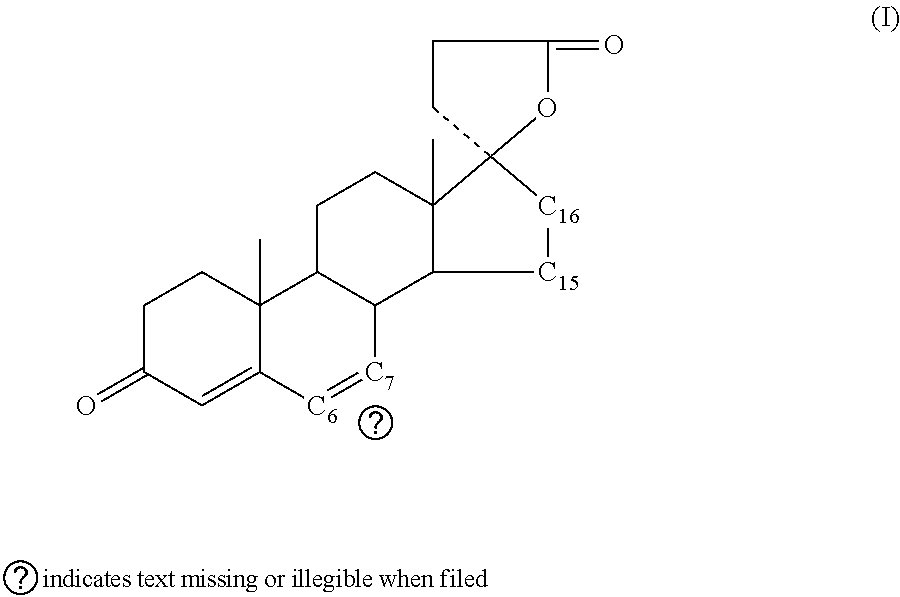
C1C(=O)C=C2C(C)(C1)C1C([C7]=[C6]2)C2C(C)(CC1)C1(CCC(=O)O1)[C16][C15]2
